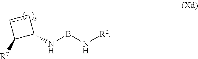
C1([R7])C(NBN[R2])cc1
